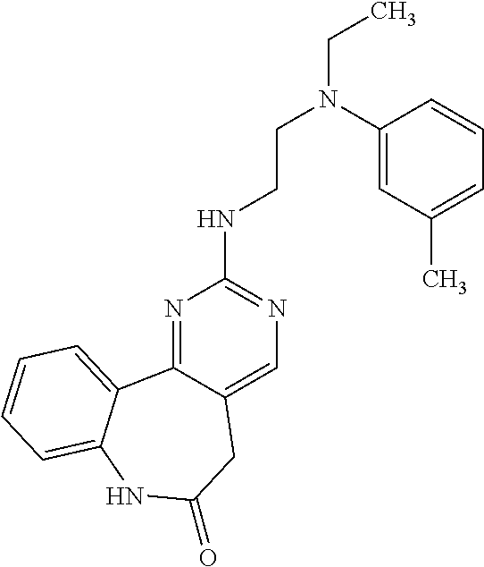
N1=C2C(=CN=C1NCCN(CC)C1=CC(C)=CC=C1)CC(=O)NC1=CC=CC=C21
